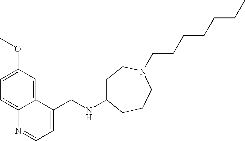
C1=C(OC)C=C2C(=C1)N=CC=C2CNC1CCN(CCCCCCC)CCC1
